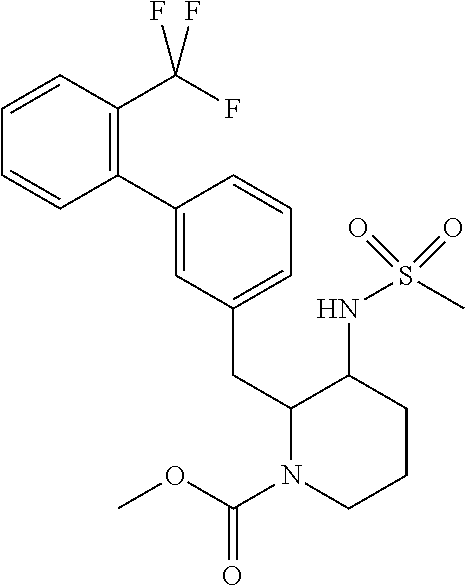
C1=CC(C(F)(F)F)=C(C2=CC(CC3N(C(OC)=O)CCCC3NS(C)(=O)=O)=CC=C2)C=C1
